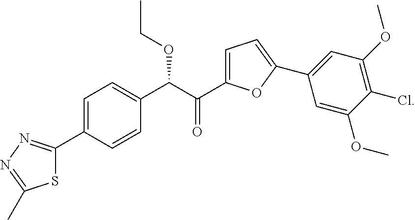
C1=C(C2=NN=C(C)S2)C=CC(C(OCC)C(C2=CC=C(C3=CC(OC)=C(Cl)C(OC)=C3)O2)=O)=C1
